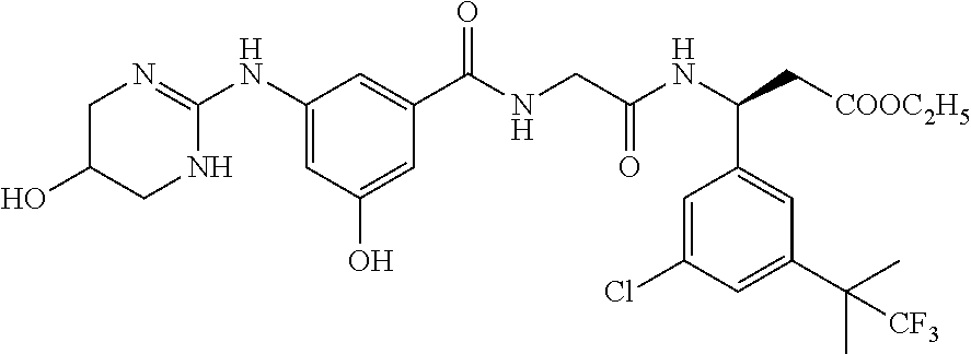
C1(NC2=NCC(O)CN2)=CC(O)=CC(C(NCC(NC(C[COOC2H5])C2=CC(C(C)(C)[CF3])=CC(Cl)=C2)=O)=O)=C1
